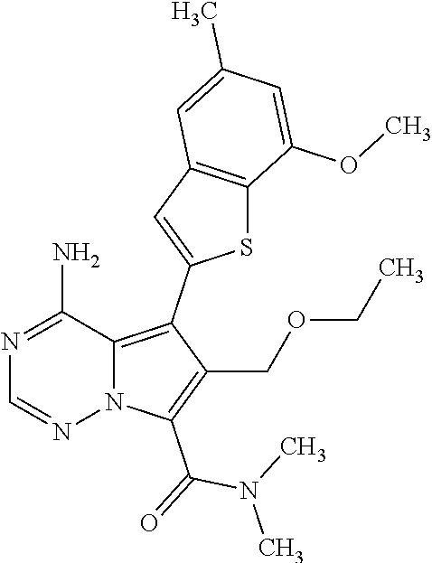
N1=C(N)C2=C(C3=CC4=C(S3)C(OC)=CC(C)=C4)C(COCC)=C(C(N(C)C)=O)N2N=C1
